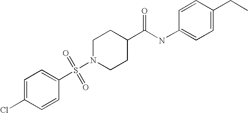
C1=C(Cl)C=CC(S(N2CCC(C(NC3=CC=C(CC)C=C3)=O)CC2)(=O)=O)=C1
